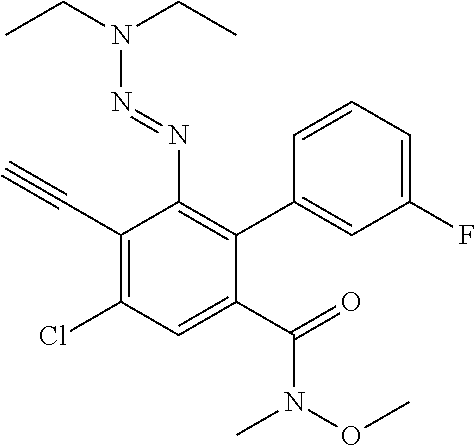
C1(C#C)=C(Cl)C=C(C(N(OC)C)=O)C(C2=CC(F)=CC=C2)=C1N=NN(CC)CC
